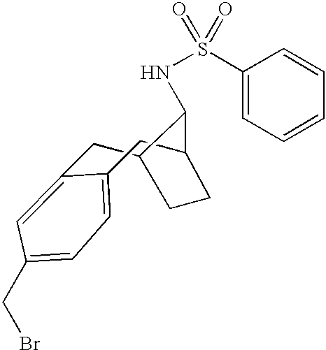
C1C2CCC(CC3=CC=C(CBr)C=C13)C2NS(C1=CC=CC=C1)(=O)=O
